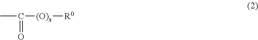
CC([(O)x][R0])=O
